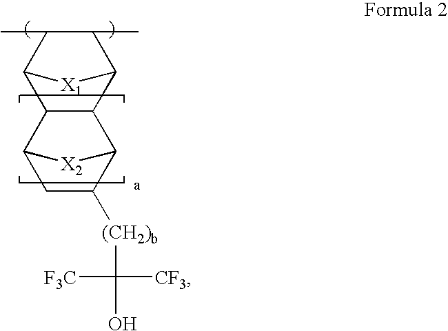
C1C([(CH2)b]C(O)([CF3])[CF3])C2[X2]C1C1C2C2C(C)C(C)C1[X1]2
